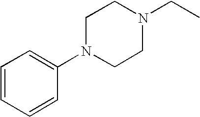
C1=CC=CC(N2CCN(CC)CC2)=C1
